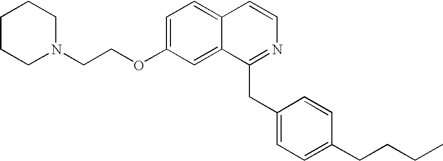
C1=C(OCCN2CCCCC2)C=C2C(=C1)C=CN=C2CC1=CC=C(CCCC)C=C1
